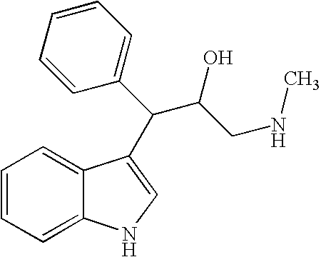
C1=CC=C2C(=C1)C(C(C1=CC=CC=C1)C(CNC)O)=CN2
